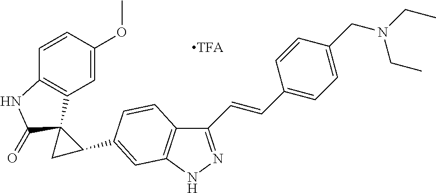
C12=C(C=C(OC)C=C1)C1(C(=O)N2)CC1C1=CC2=C(C(C=CC3=CC=C(CN(CC)CC)C=C3)=NN2)C=C1
